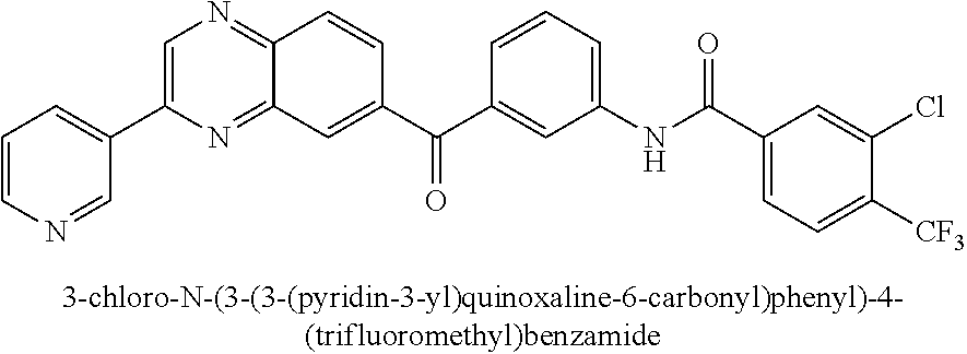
C1=C(C2=CC=CN=C2)N=C2C(=N1)C=CC(C(C1=CC(NC(C3=CC=C([CF3])C(Cl)=C3)=O)=CC=C1)=O)=C2
